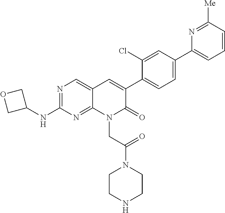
N1=C(NC2COC2)N=C2C(=C1)C=C(C1=CC=C(C3=CC=CC([Me])=N3)C=C1Cl)C(=O)N2CC(N1CCNCC1)=O
